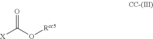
[X]C(O[Rcc5])=O
